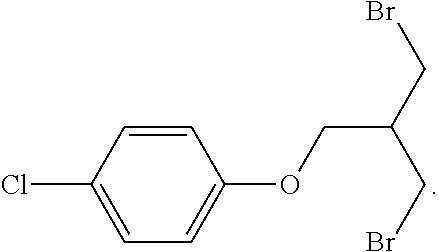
C1=CC(Cl)=CC=C1OCC(CBr)CBr
